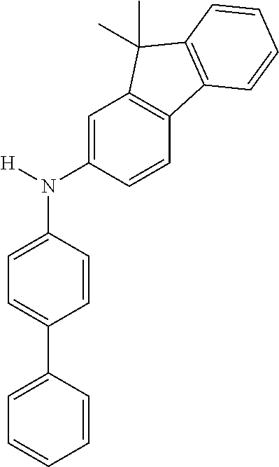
C1=C(N([H])C2=CC=C(C3=CC=CC=C3)C=C2)C=CC2=C1C(C)(C)C1=C2C=CC=C1
